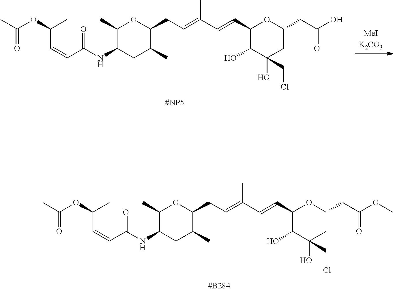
C(C=CC(=O)NC1CC(C)C(CC=C(C=CC2C(O)C(O)(CCl)CC(CC(OC)=O)O2)C)OC1C)(C)OC(C)=O.C(C=CC(=O)NC1CC(C)C(CC=C(C=CC2C(O)C(O)(CCl)CC(CC(O)=O)O2)C)OC1C)(C)OC(C)=O
